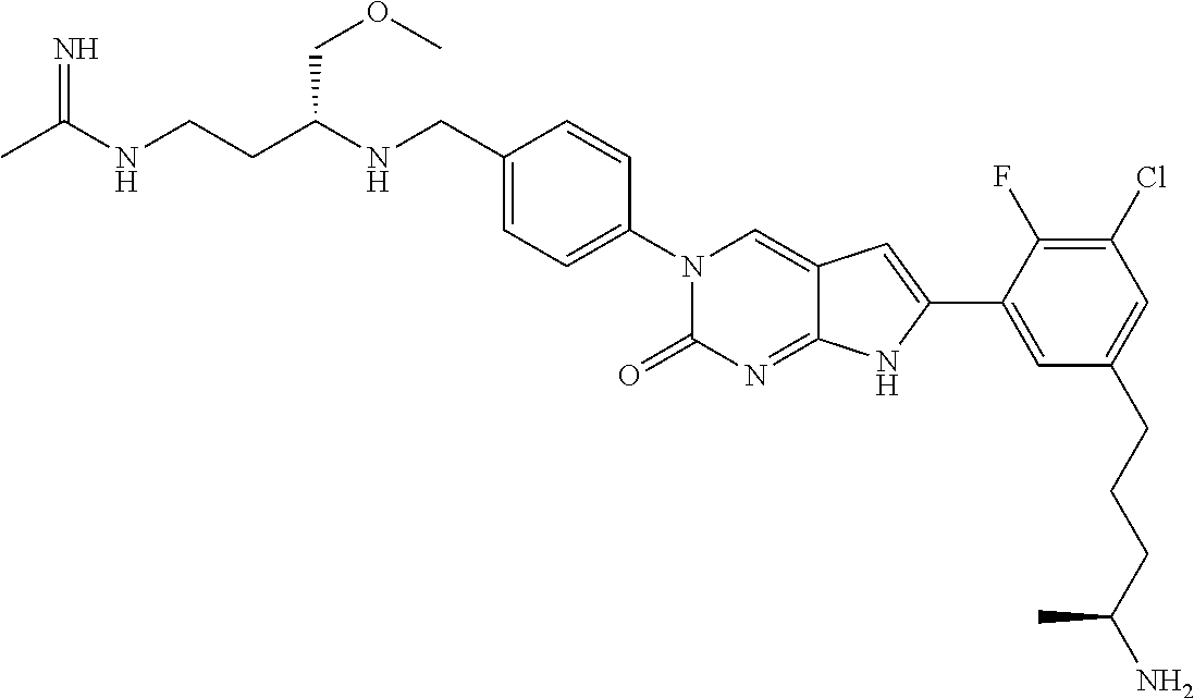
CC(NCCC(NCC1=CC=C(N2C(=O)N=C3C(=C2)C=C(C2=CC(CCCC(N)C)=CC(Cl)=C2F)N3)C=C1)COC)=N
